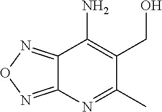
C1(CO)=C(N)C2=NON=C2N=C1C
